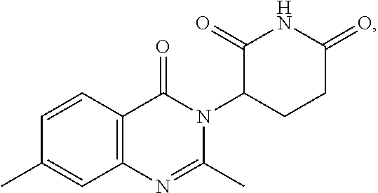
C12=C(C=CC(C)=C1)C(=O)N(C1CCC(=O)NC1=O)C(C)=N2
